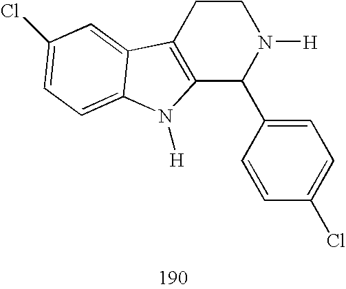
C12=C(CCN([H])C1C1=CC=C(Cl)C=C1)C1=CC(Cl)=CC=C1N2[H]
